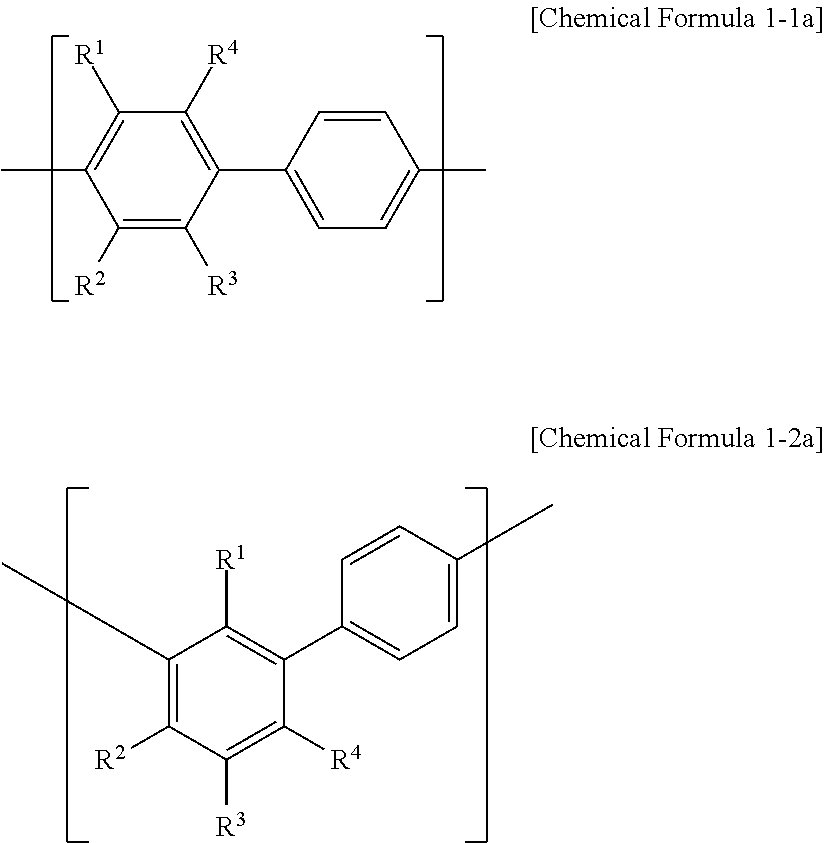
C1([R4])=C(C2=CC=C(C)C=C2)C([R3])=C([R2])C(C)=C1[R1].C1(C2=CC=C(C)C=C2)=C([R1])C(C)=C([R2])C([R3])=C1[R4]
